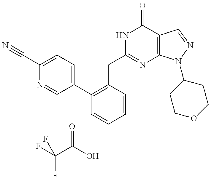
C(C1=NC2=C(C(=O)N1)C=NN2C1CCOCC1)C1=C(C2=CC=C(C#N)N=C2)C=CC=C1.FC(F)(C(=O)O)F
